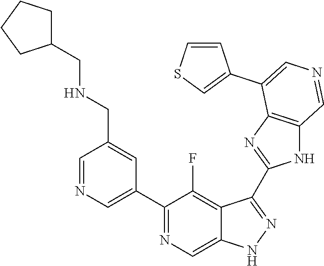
C1(C2=CN=CC(CNCC3CCCC3)=C2)=NC=C2C(=C1F)C(C1=NC3=C(N1)C=NC=C3C1=CSC=C1)=NN2
